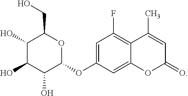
C1=C(OC2OC(CO)C(O)C(O)C2O)C=C2C(=C1F)C(C)=CC(=O)O2
